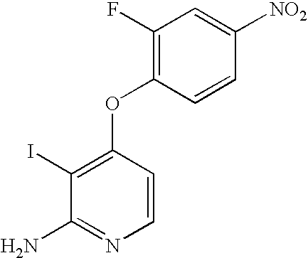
C1(F)=C(OC2=C(I)C(N)=NC=C2)C=CC([NO2])=C1
